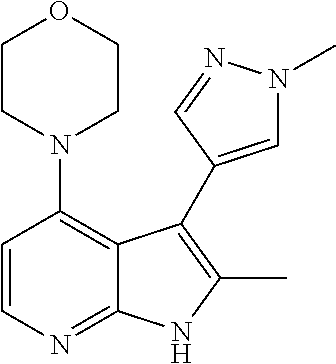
C1=CN=C2C(=C1N1CCOCC1)C(C1=CN(C)N=C1)=C(C)N2
